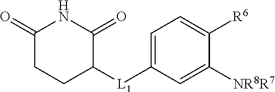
C1=C([L1]C2C(=O)NC(=O)CC2)C=C([NR8R7])C([R6])=C1
